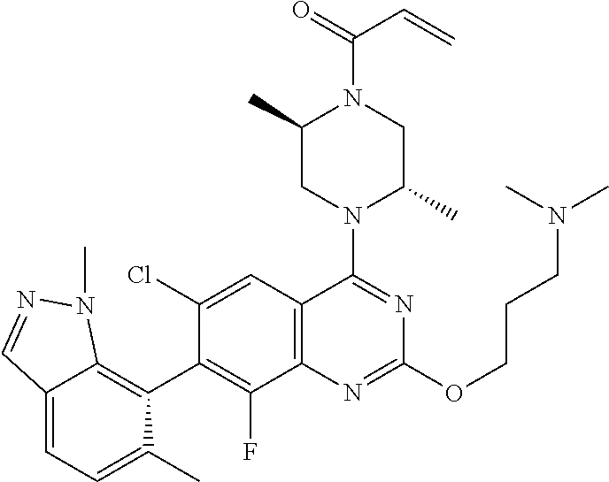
C12=CC=C(C)C(C3=C(F)C4=C(C=C3Cl)C(N3C(C)CN(C(=O)C=C)C(C)C3)=NC(OCCCN(C)C)=N4)=C1N(C)N=C2
